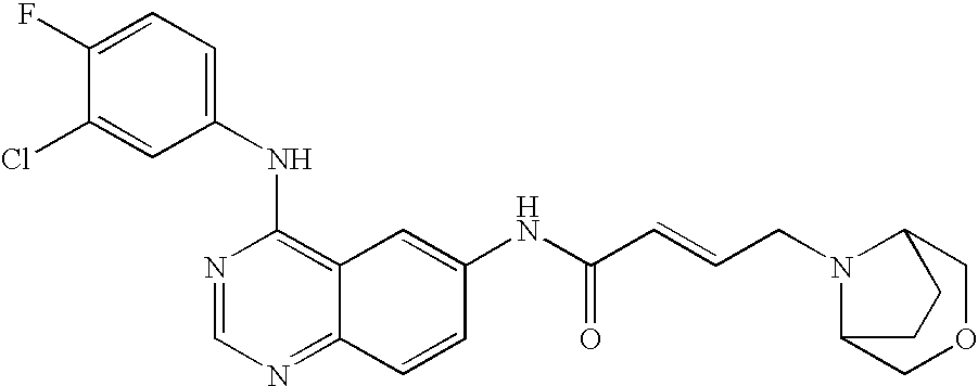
ClC1=CC(NC2=C3C(=NC=N2)C=CC(NC(C=CCN2C4COCC2CC4)=O)=C3)=CC=C1F
